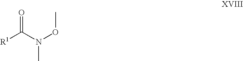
[R1]C(N(OC)C)=O
